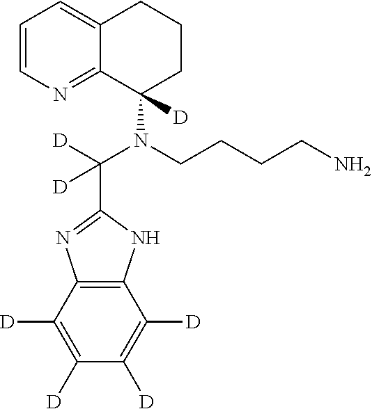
C12=C(C([D])=C([D])C([D])=C1[D])N=C(C(N(C1([D])CCCC3=CC=CN=C13)CCCCN)([D])[D])N2
